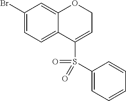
C1(Br)=CC=C2C(=C1)OCC=C2S(=O)(C1=CC=CC=C1)=O
